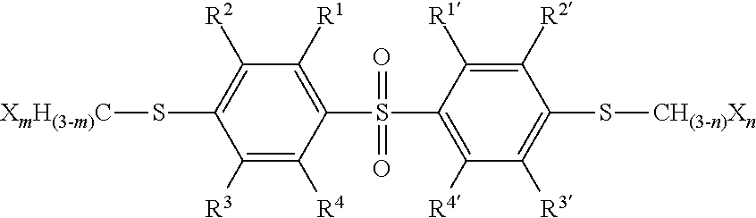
S(C1=C([R2])C([R1])=C(S(C2=C([R4])C([R3])=C(S[CH(3-n)Xn])C([R2])=C2[R1])(=O)=O)C([R4])=C1[R3])[XmH(3-m)C]
